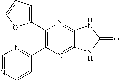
C1(C2=CC=CO2)=C(C2=NC=NC=C2)N=C2C(=N1)NC(=O)N2
